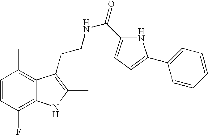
C1=CC(F)=C2C(=C1C)C(CCNC(=O)C1=CC=C(C3=CC=CC=C3)N1)=C(C)N2
